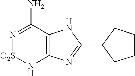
C12=C(C(N)=N[O2S]N1)NC(C1CCCC1)=N2
